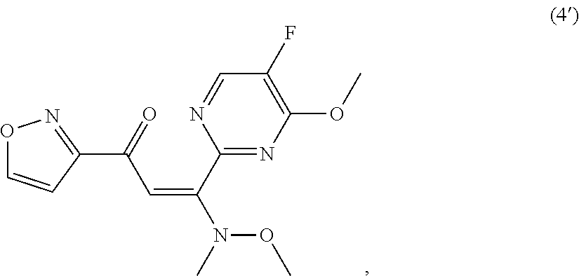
O1C=CC(C(=O)C=C(C2=NC(OC)=C(F)C=N2)N(C)OC)=N1
